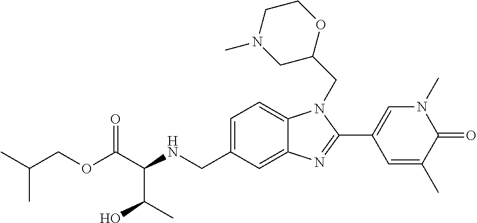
C1=C(CNC(C(OCC(C)C)=O)C(C)O)C=C2C(=C1)N(CC1OCCN(C)C1)C(C1=CN(C)C(=O)C(C)=C1)=N2
